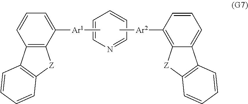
C[Ar1]C1=CC=CC2=C1[Z]C1=C2C=CC=C1.N1=CC=CC=C1.C[Ar2]C1=C2C(=CC=C1)C1=C([Z]2)C=CC=C1
